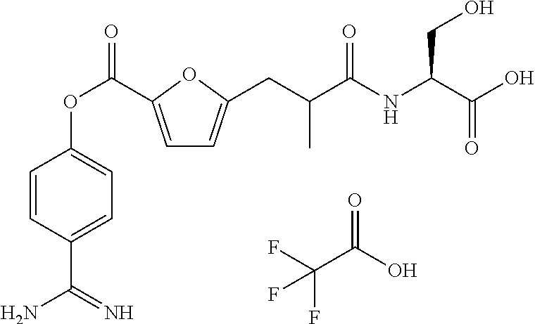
C1=C(C(OC2=CC=C(C(N)=N)C=C2)=O)OC(CC(C(NC(C(O)=O)CO)=O)C)=C1.FC(C(O)=O)(F)F
